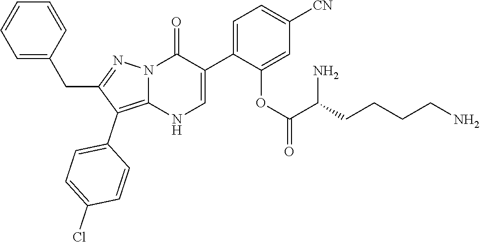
O=C1N2C(=C(C3=CC=C(Cl)C=C3)C(CC3=CC=CC=C3)=N2)NC=C1C1=CC=C([CN])C=C1OC(C(CCCCN)N)=O
